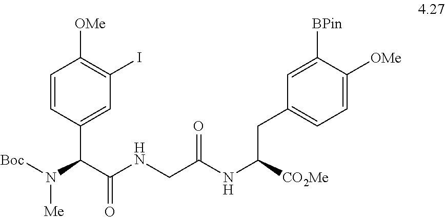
C1=CC(C(C(NCC(NC([CO2Me])CC2=CC=C([OMe])C([BPin])=C2)=O)=O)N([Boc])[Me])=CC(I)=C1[OMe]
